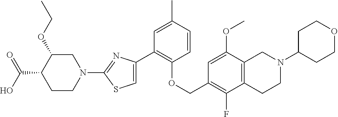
C1(C2=CSC(N3CC(OCC)C(C(=O)O)CC3)=N2)=C(OCC2=C(F)C3=C(C(OC)=C2)CN(C2CCOCC2)CC3)C=CC(C)=C1
